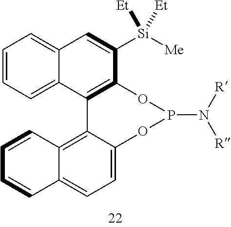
C12=CC=CC=C1C1=C(C([Si]([Me])([Et])[Et])=C2)OP(N([R])[R])OC2=CC=C3C(=C12)C=CC=C3
